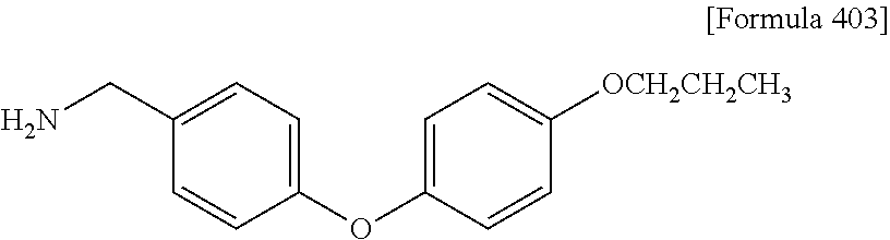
C1=CC(OC2=CC=C([OCH2CH2CH3])C=C2)=CC=C1CN
